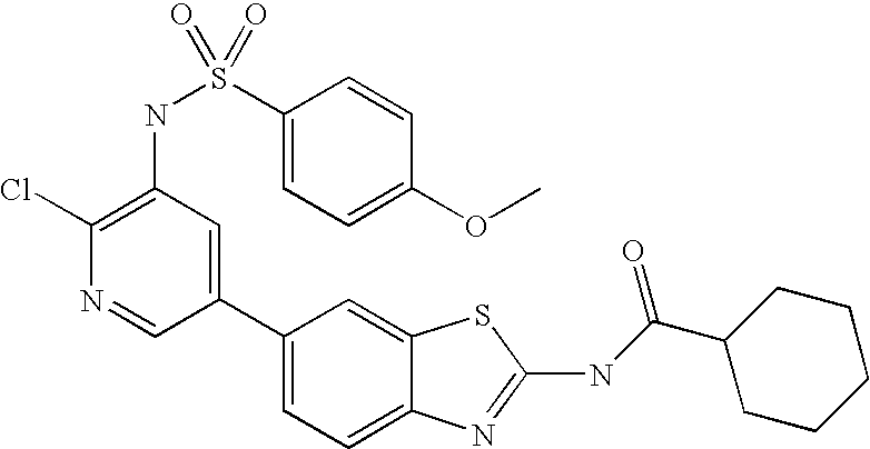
C1(C2=CC=C3C(=C2)SC(NC(C2CCCCC2)=O)=N3)=CC(NS(C2=CC=C(OC)C=C2)(=O)=O)=C(Cl)N=C1
